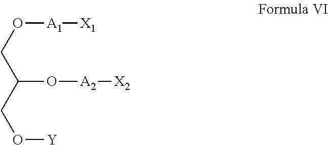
O([A1][X1])CC(CO[Y])O[A2][X2]
